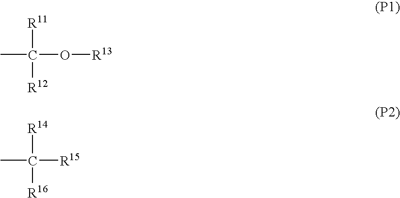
CC([R11])([R12])O[R13].CC([R14])([R16])[R15]
